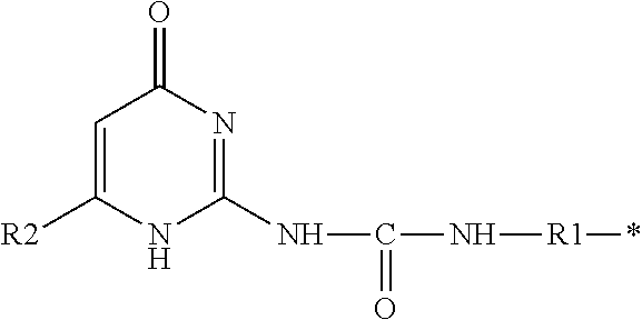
C1=C([R2])NC(NC(N[R1]*)=O)=NC1=O
